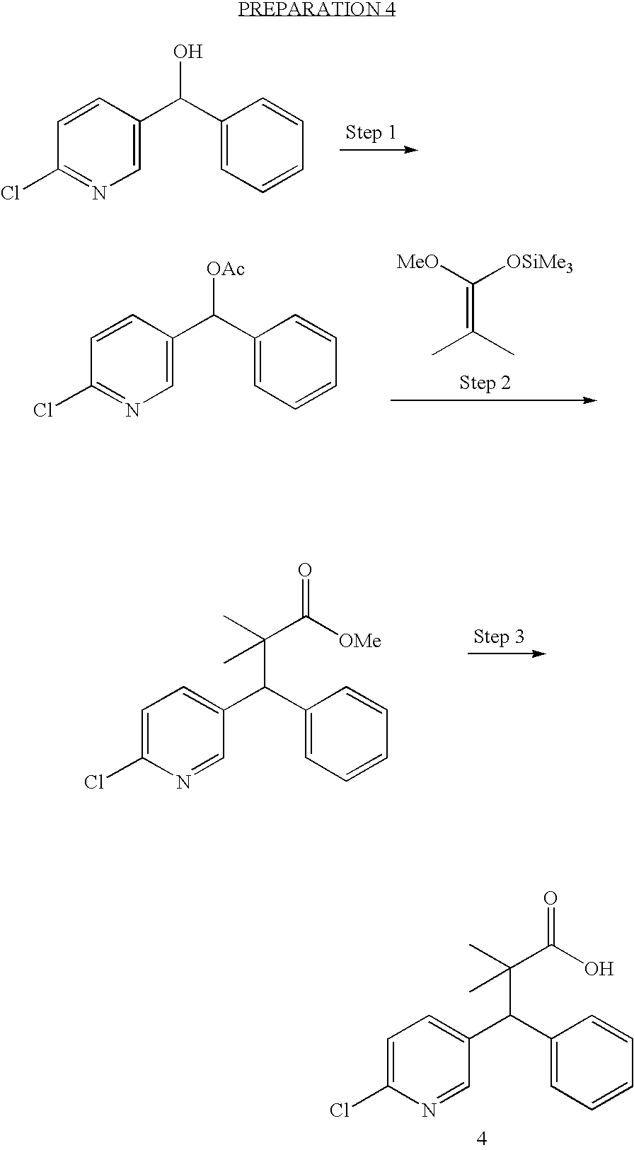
C1(C(C2=CC=CC=C2)C(C)(C)C([OMe])=O)=CC=C(Cl)N=C1.C1(C(C2=CC=CC=C2)C(C)(C)C(O)=O)=CC=C(Cl)N=C1.C1(C(C2=CC=CC=C2)O)=CN=C(Cl)C=C1.C(C)(C)=C([MeO])[OSiMe3].C1(C(C2=CC=CC=C2)[OAc])=CN=C(Cl)C=C1
